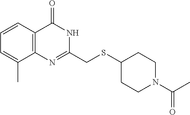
S(C1CCN(C(=O)C)CC1)CC1=NC2=C(C=CC=C2C)C(=O)N1
